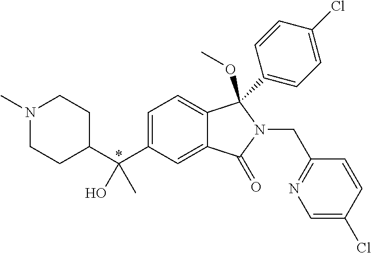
C1(C(C2=CC=C3C(=C2)C(=O)N(CC2=NC=C(Cl)C=C2)C3(OC)C2=CC=C(Cl)C=C2)(O)C)CCN(C)CC1
